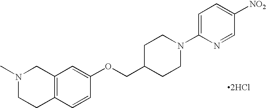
[2HCl].N1(C)CCC2=C(C1)C=C(OCC1CCN(C3=CC=C([NO2])C=N3)CC1)C=C2
